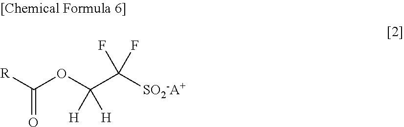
O=C([R])OC(C([SO2-A+])(F)F)([H])[H]
